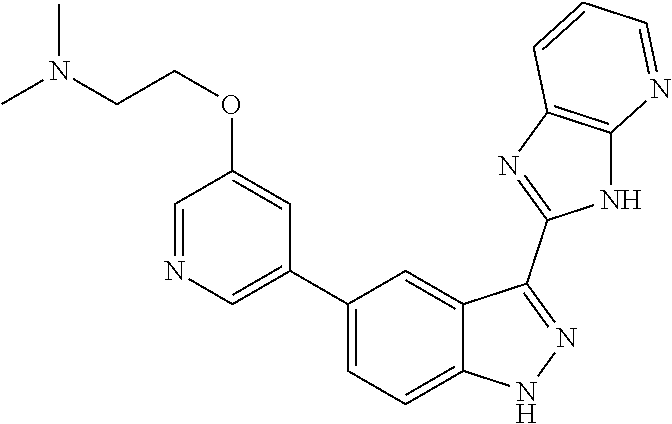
C1(C2=CC=C3C(=C2)C(C2=NC4=C(N2)N=CC=C4)=NN3)=CN=CC(OCCN(C)C)=C1
